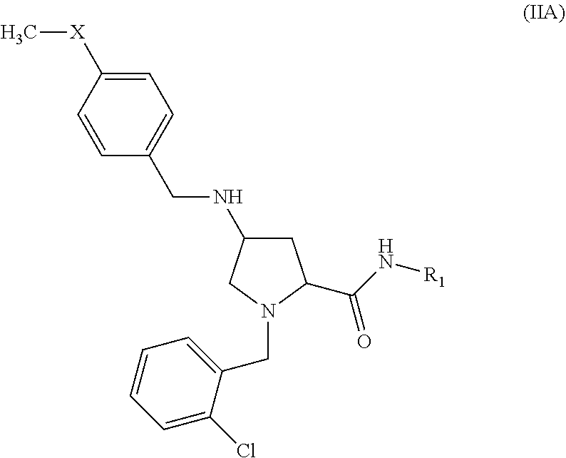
C1C(NCC2=CC=C([X]C)C=C2)CN(CC2=CC=CC=C2Cl)C1C(N[R1])=O
